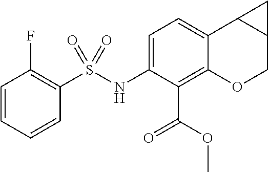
C1=CC=CC(S(NC2=CC=C3C(=C2C(OC)=O)OCC2C3C2)(=O)=O)=C1F
